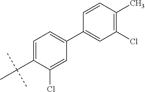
C1=C(C(C)(C)C)C(Cl)=CC(C2=CC(Cl)=C(C)C=C2)=C1
